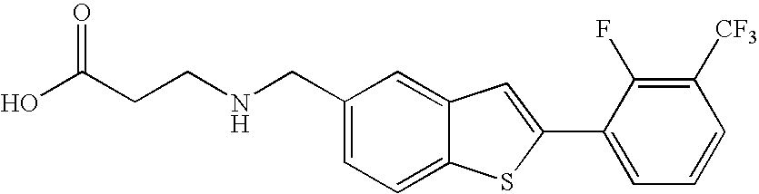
C1=C(CNCCC(O)=O)C=C2C(=C1)SC(C1=CC=CC([CF3])=C1F)=C2
